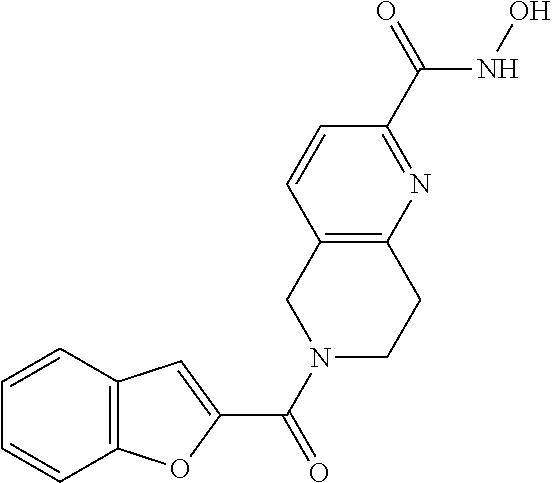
C12=C(C=CC=C1)C=C(C(N1CCC3=C(C1)C=CC(C(=O)NO)=N3)=O)O2
